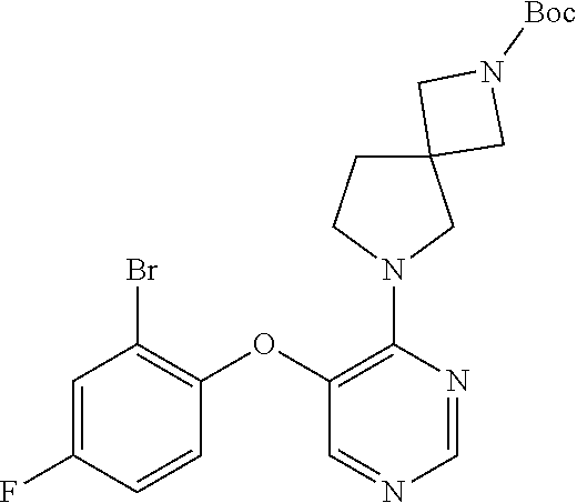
C1=C(F)C=CC(OC2=C(N3CC4(CC3)CN([Boc])C4)N=CN=C2)=C1Br
